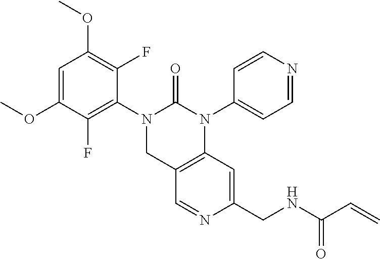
COC1=CC(OC)=C(F)C(N2C(=O)N(C3=CC=NC=C3)C3=C(C2)C=NC(CNC(C=C)=O)=C3)=C1F
